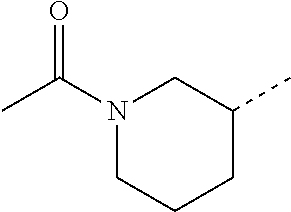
CC(N1CCCC(C)C1)=O
